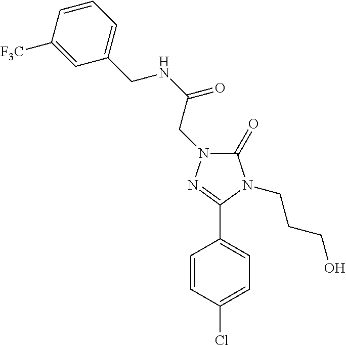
C1(Cl)=CC=C(C2=NN(CC(NCC3=CC=CC([F3C])=C3)=O)C(=O)N2CCCO)C=C1
